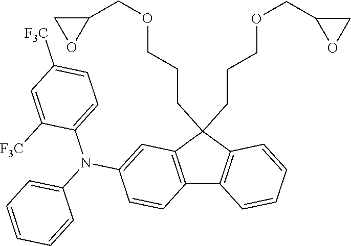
C12=C(C(CCCOCC3CO3)(CCCOCC3OC3)C3=C1C=CC=C3)C=C(N(C1=CC=CC=C1)C1=CC=C([F3C])C=C1[F3C])C=C2
